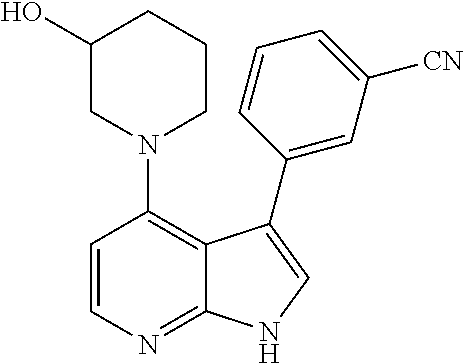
C1=CN=C2C(=C1N1CCCC(O)C1)C(C1=CC([CN])=CC=C1)=CN2
